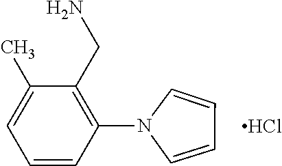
C1(CN)=C(N2C=CC=C2)C=CC=C1C.Cl
